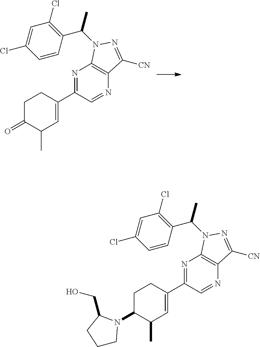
N1=C(C2=CC(C)C(=O)CC2)C=NC2=C1N(C(C1=C(Cl)C=C(Cl)C=C1)C)N=C2[CN].N1=C(C2=CC(C)C(N3CCCC3CO)CC2)C=NC2=C1N(C(C1=C(Cl)C=C(Cl)C=C1)C)N=C2[CN]
